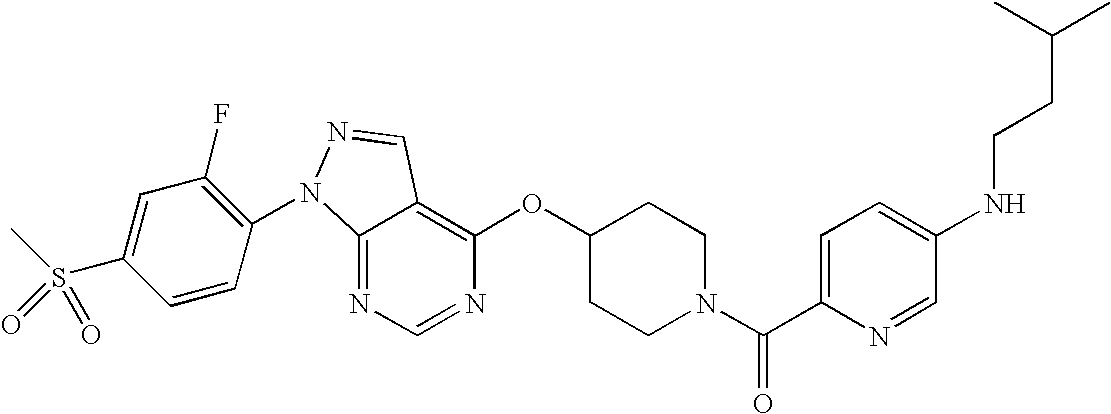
C12=NC=NC(OC3CCN(C(C4=CC=C(NCCC(C)C)C=N4)=O)CC3)=C1C=NN2C1=C(F)C=C(S(C)(=O)=O)C=C1
